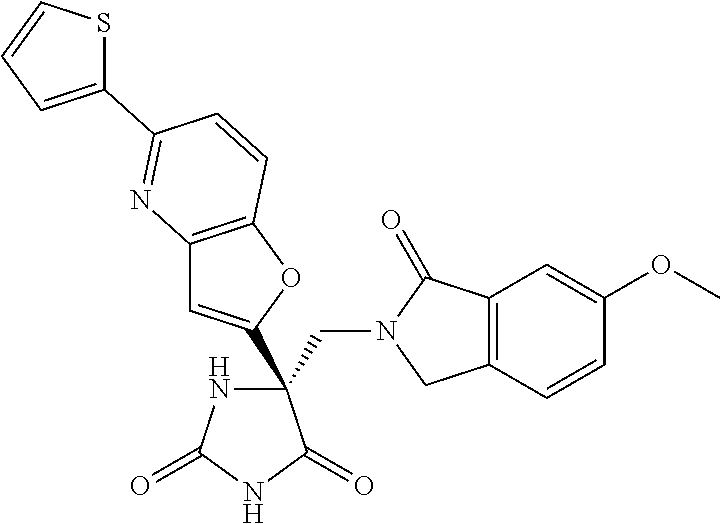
C(C1(C2=CC3=C(O2)C=CC(C2=CC=CS2)=N3)NC(=O)NC1=O)N1CC2=C(C1=O)C=C(OC)C=C2
